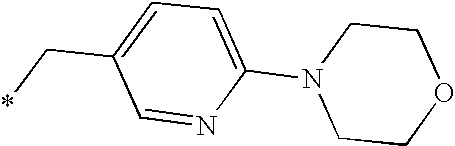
C1(C*)=CC=C(N2CCOCC2)N=C1
